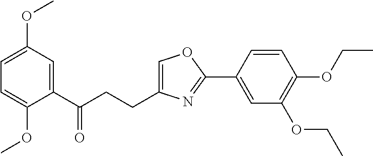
C1=C(CCC(C2=CC(OC)=CC=C2OC)=O)N=C(C2=CC(OCC)=C(OCC)C=C2)O1
